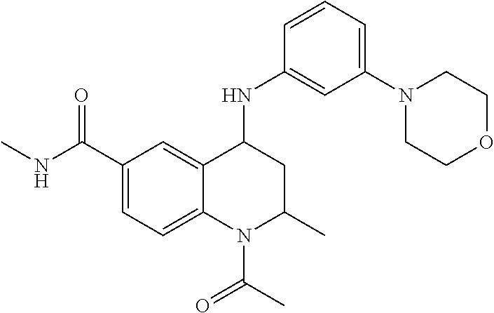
C1=C2C(=CC=C1C(NC)=O)N(C(C)=O)C(C)CC2NC1=CC(N2CCOCC2)=CC=C1
